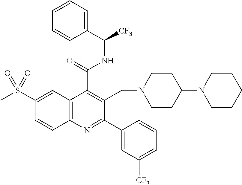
C1(C(=O)NC([CF3])C2=CC=CC=C2)=C(CN2CCC(N3CCCCC3)CC2)C(C2=CC([CF3])=CC=C2)=NC2=C1C=C(S(C)(=O)=O)C=C2
